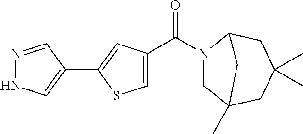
C1(C2=CC(C(N3CC4(C)CC(C)(C)CC3C4)=O)=CS2)=CNN=C1
